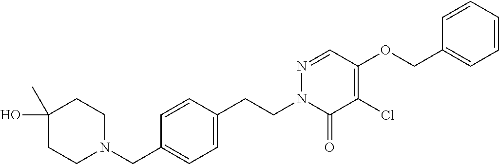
C(C1=CC=C(CCN2C(=O)C(Cl)=C(OCC3=CC=CC=C3)C=N2)C=C1)N1CCC(O)(C)CC1
